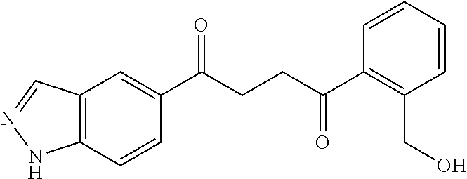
C1(C(CCC(C2=C(CO)C=CC=C2)=O)=O)=CC2=C(C=C1)NN=C2
